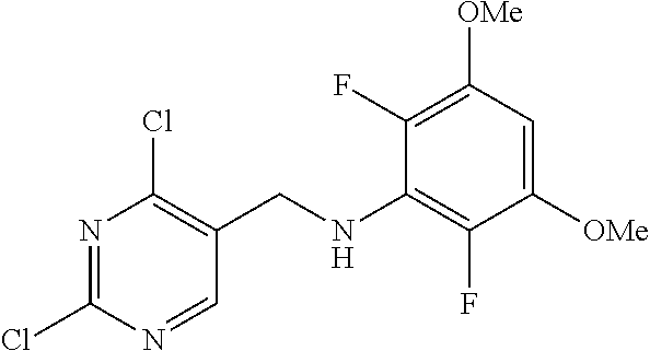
C1(Cl)=NC(Cl)=C(CNC2=C(F)C([OMe])=CC([OMe])=C2F)C=N1
